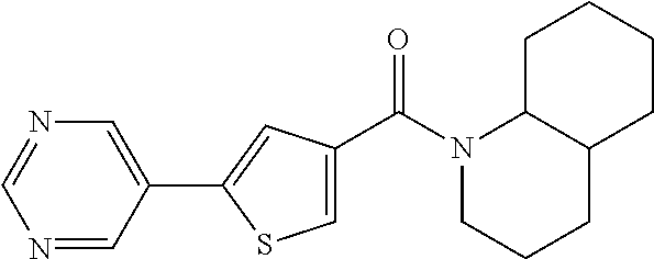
N1(C(=O)C2=CSC(C3=CN=CN=C3)=C2)CCCC2C1CCCC2
